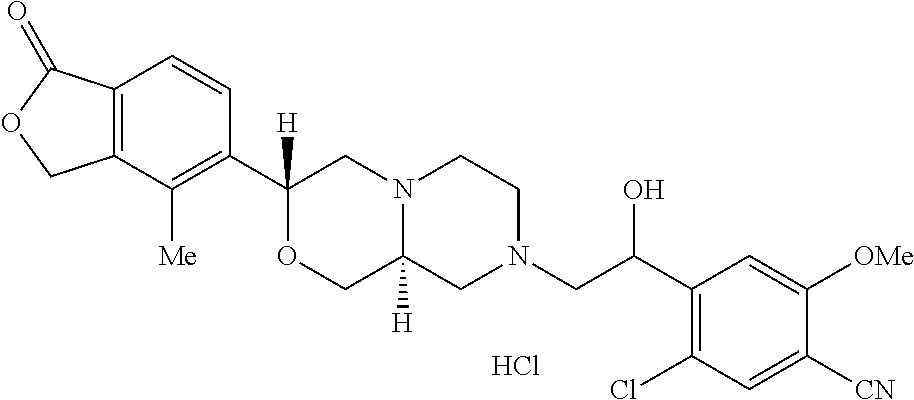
C12=C(C([Me])=C(C3([H])OCC4([H])N(C3)CCN(CC(C3=C(Cl)C=C([CN])C([OMe])=C3)O)C4)C=C1)COC2=O.Cl
